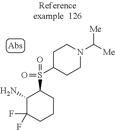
NC1C(F)(F)CCCC1S(C1CCN(C([Me])[Me])CC1)(=O)=O
